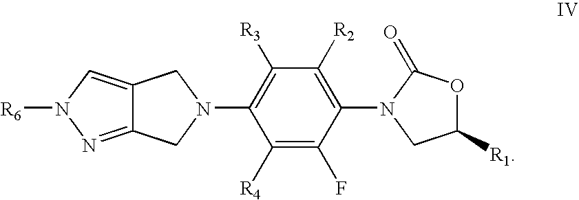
C1([R1])OC(=O)N(C2=C([R2])C([R3])=C(N3CC4=CN([R6])N=C4C3)C([R4])=C2F)C1
